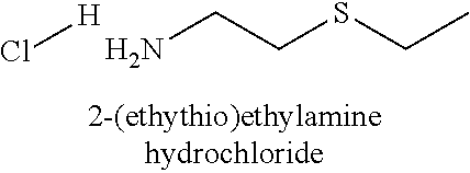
[H]Cl.NCCSCC
